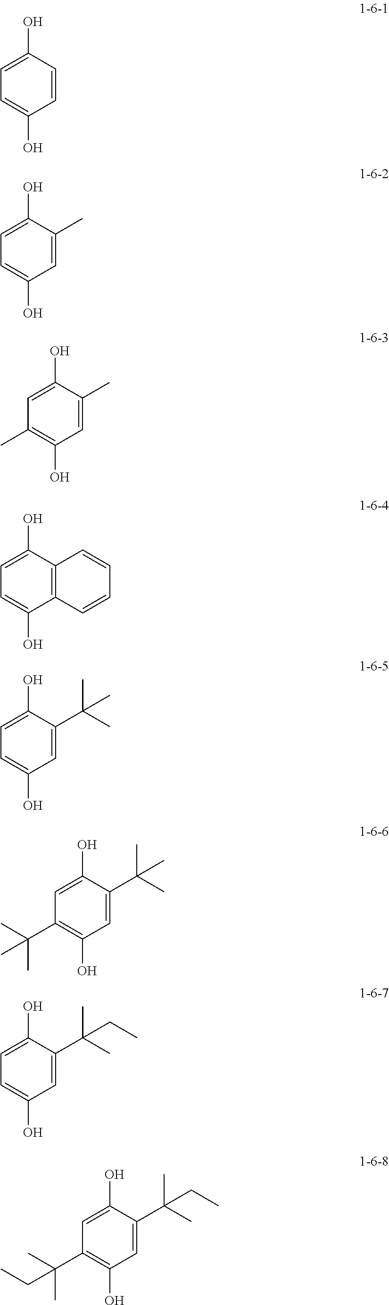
C1(O)=CC=C(O)C=C1.C1(O)=CC=C(O)C=C1C.C1(O)=CC(C)=C(O)C=C1C.C1(O)=CC=C(O)C2=C1C=CC=C2.C1(O)=CC=C(O)C=C1C(C)(C)C.C1(O)=CC(C(C)(C)C)=C(O)C=C1C(C)(C)C.C1(O)=CC=C(O)C=C1C(C)(C)CC.C1(O)=CC(C(C)(C)CC)=C(O)C=C1C(C)(C)CC
